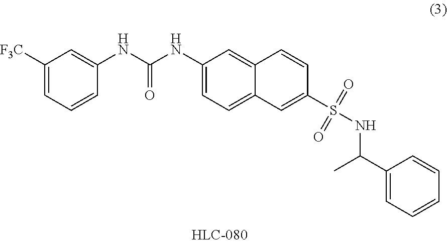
C1([F3C])=CC=CC(NC(NC2=CC=C3C(=C2)C=CC(S(NC(C2=CC=CC=C2)C)(=O)=O)=C3)=O)=C1
